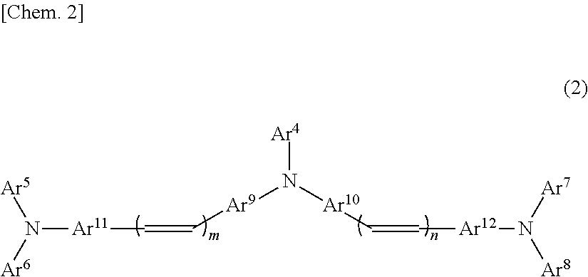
[Ar4]N([Ar10]C=C[Ar12]N([Ar8])[Ar7])[Ar9]C=C[Ar11]N([Ar5])[Ar6]
